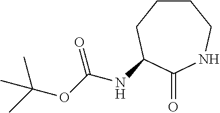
C1CCC(NC(OC(C)(C)C)=O)C(=O)NC1
